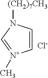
C1=CN([(CH2)7CH3])C=[N+]1C.[Cl-]
